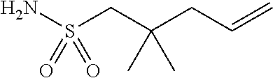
S(CC(CC=C)(C)C)(N)(=O)=O
